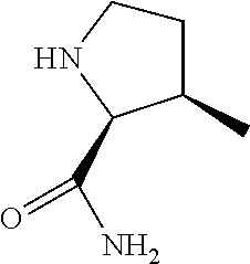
C1(C)C(C(N)=O)NCC1
